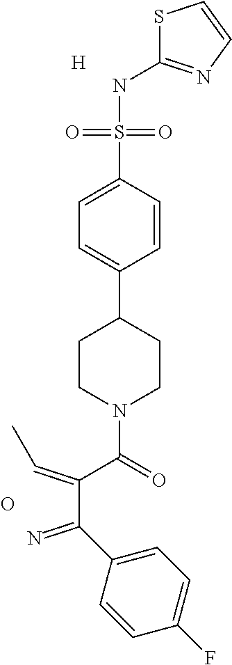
O.C1CN(C(=O)C(C(=N)C2=CC=C(F)C=C2)=CC)CCC1C1=CC=C(S(NC2=NC=CS2)(=O)=O)C=C1.[H]
